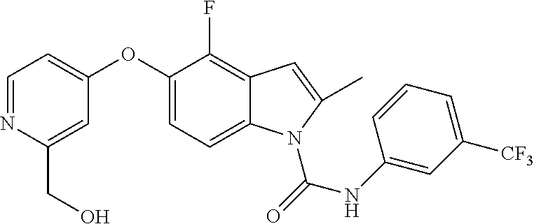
C1=NC(CO)=CC(OC2=CC=C3C(=C2F)C=C(C)N3C(NC2=CC([CF3])=CC=C2)=O)=C1
